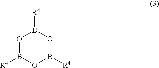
O1B([R4])OB([R4])OB1[R4]
